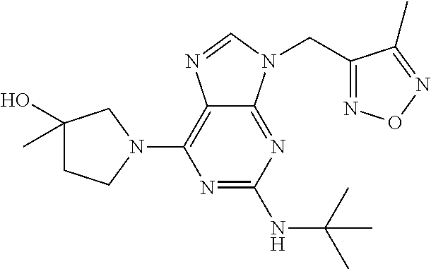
C1(O)(C)CCN(C2=C3C(=NC(NC(C)(C)C)=N2)N(CC2=NON=C2C)C=N3)C1
